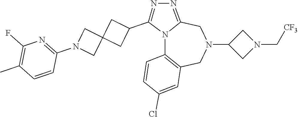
N12C3=C(CN(C4CN(C[CF3])C4)CC1=NN=C2C1CC2(C1)CN(C1=NC(F)=C(C)C=C1)C2)C=C(Cl)C=C3
